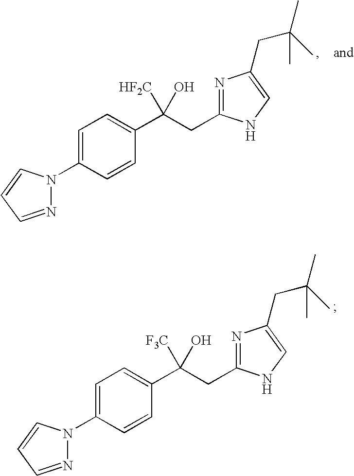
C1(N2N=CC=C2)=CC=C(C([F3C])(CC2=NC(CC(C)(C)C)=CN2)O)C=C1.C1(N2N=CC=C2)=CC=C(C([HF2C])(CC2=NC(CC(C)(C)C)=CN2)O)C=C1
